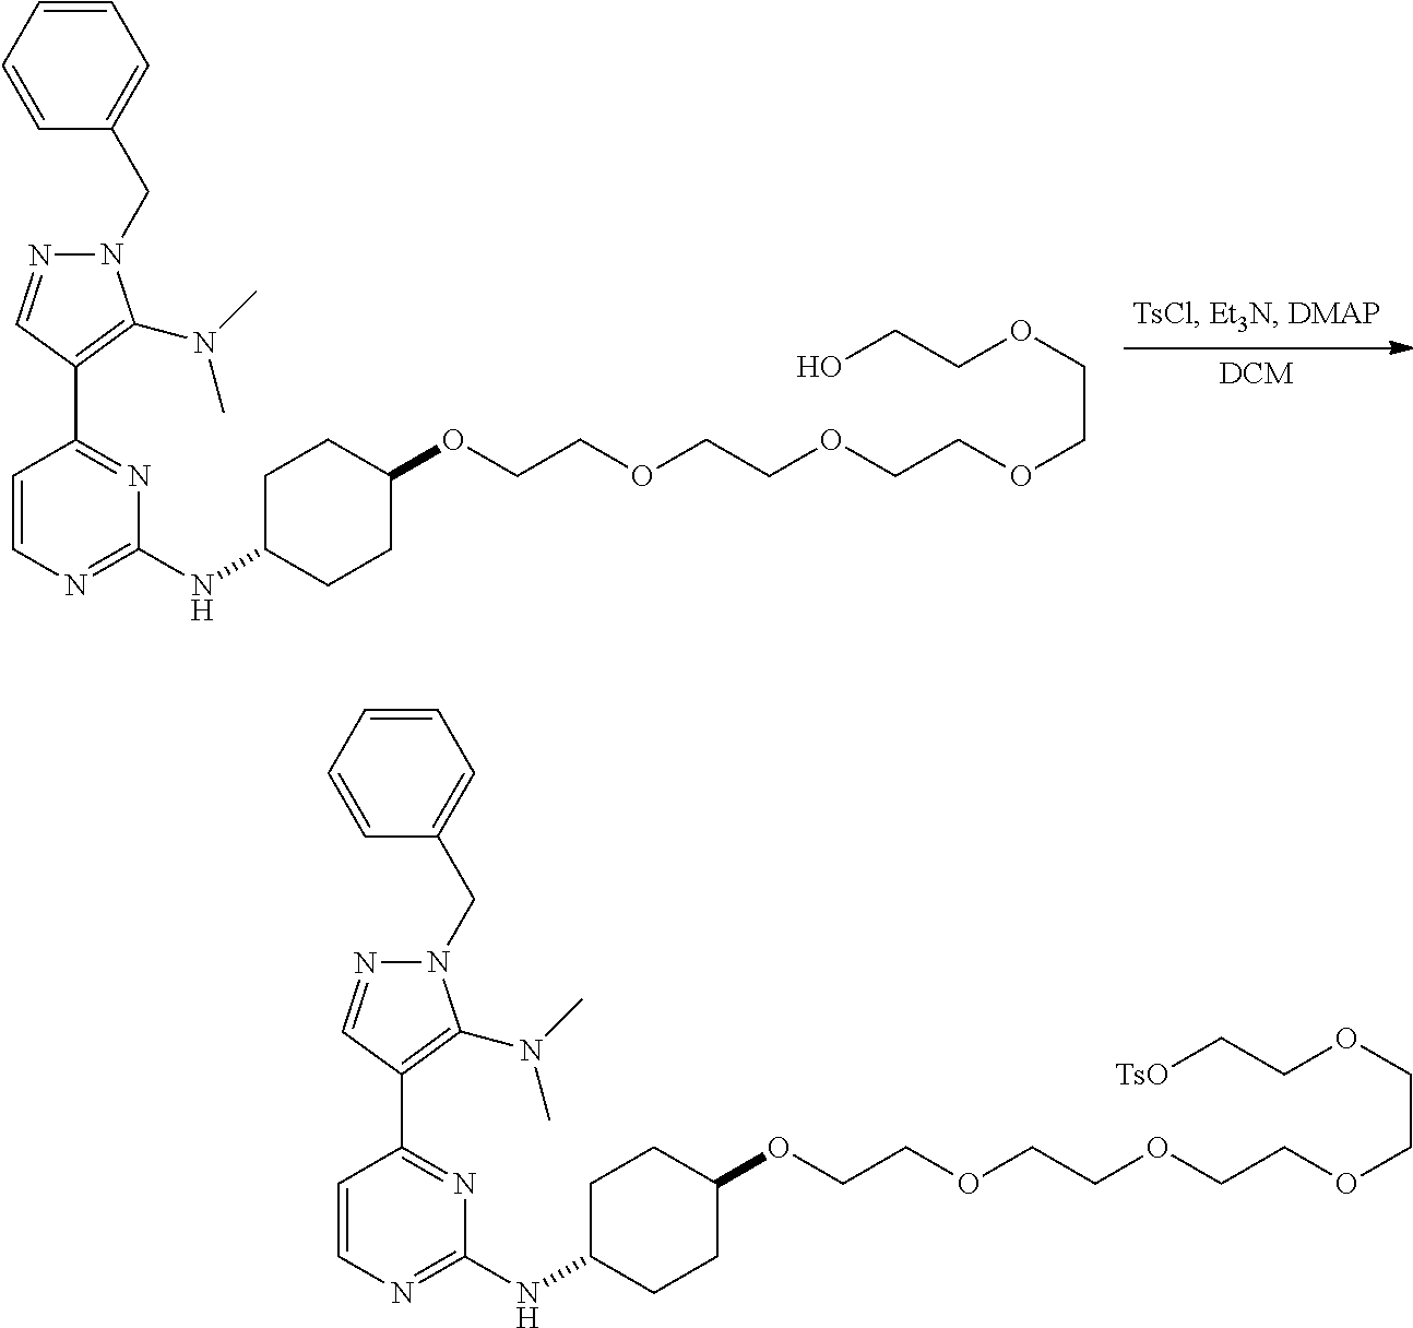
C1CC(OCCOCCOCCOCCOCCO)CCC1NC1=NC=CC(C2=C(N(C)C)N(CC3=CC=CC=C3)N=C2)=N1.C1CC(OCCOCCOCCOCCOCC[TsO])CCC1NC1=NC=CC(C2=C(N(C)C)N(CC3=CC=CC=C3)N=C2)=N1
